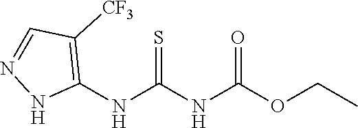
C1(NC(NC(OCC)=O)=S)=C([CF3])C=NN1
